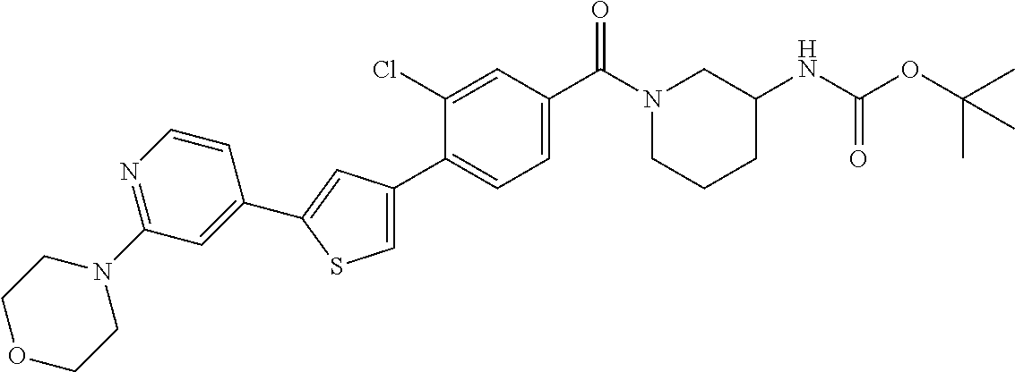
C1(NC(=O)OC(C)(C)C)CN(C(C2=CC=C(C3=CSC(C4=CC(N5CCOCC5)=NC=C4)=C3)C(Cl)=C2)=O)CCC1
